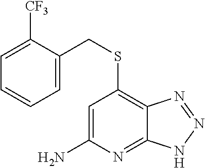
C1=C([CF3])C(CSC2=C3C(=NC(N)=C2)NN=N3)=CC=C1
